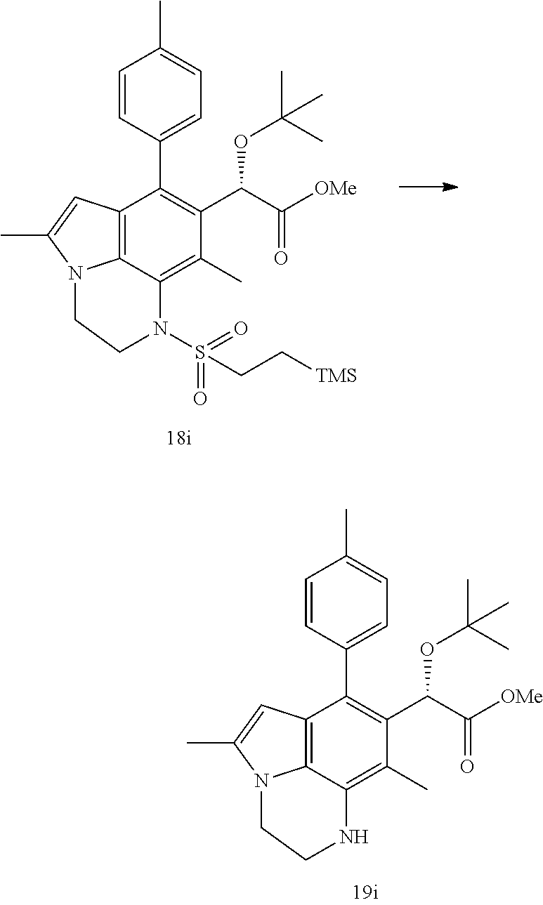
C12=C3C(=C(C)C(C(C([OMe])=O)OC(C)(C)C)=C1C1=CC=C(C)C=C1)N(S(=O)(=O)CC[TMS])CCN3C(C)=C2.C12=C3C(=C(C)C(C(C([OMe])=O)OC(C)(C)C)=C1C1=CC=C(C)C=C1)NCCN3C(C)=C2
